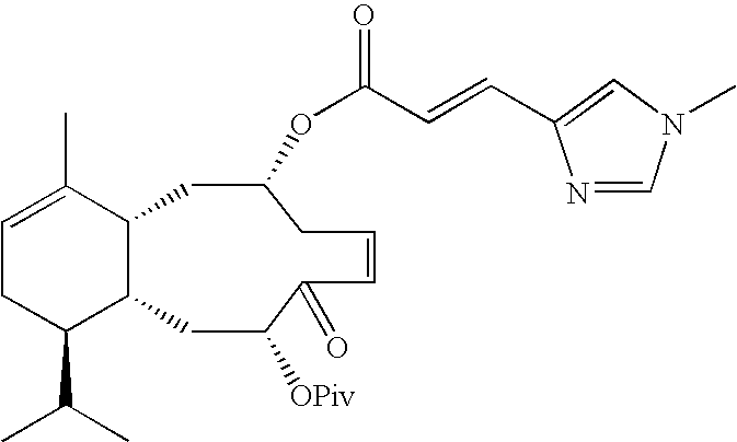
C1=C(C)C2C(C(C(C)C)C1)CC([OPiv])C(=O)C=CCC(OC(=O)C=CC1=CN(C)C=N1)C2
